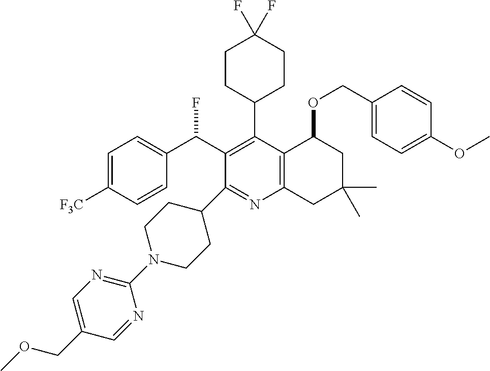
C1=C([F3C])C=CC(C(C2=C(C3CCC(F)(F)CC3)C3=C(N=C2C2CCN(C4=NC=C(COC)C=N4)CC2)CC(C)(C)CC3OCC2=CC=C(OC)C=C2)F)=C1
